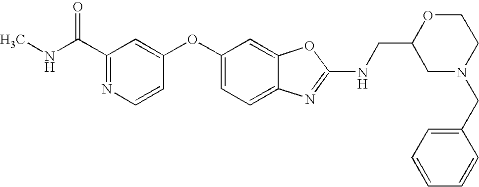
C1(C(NC)=O)=NC=CC(OC2=CC=C3C(=C2)OC(NCC2CN(CC4=CC=CC=C4)CCO2)=N3)=C1
